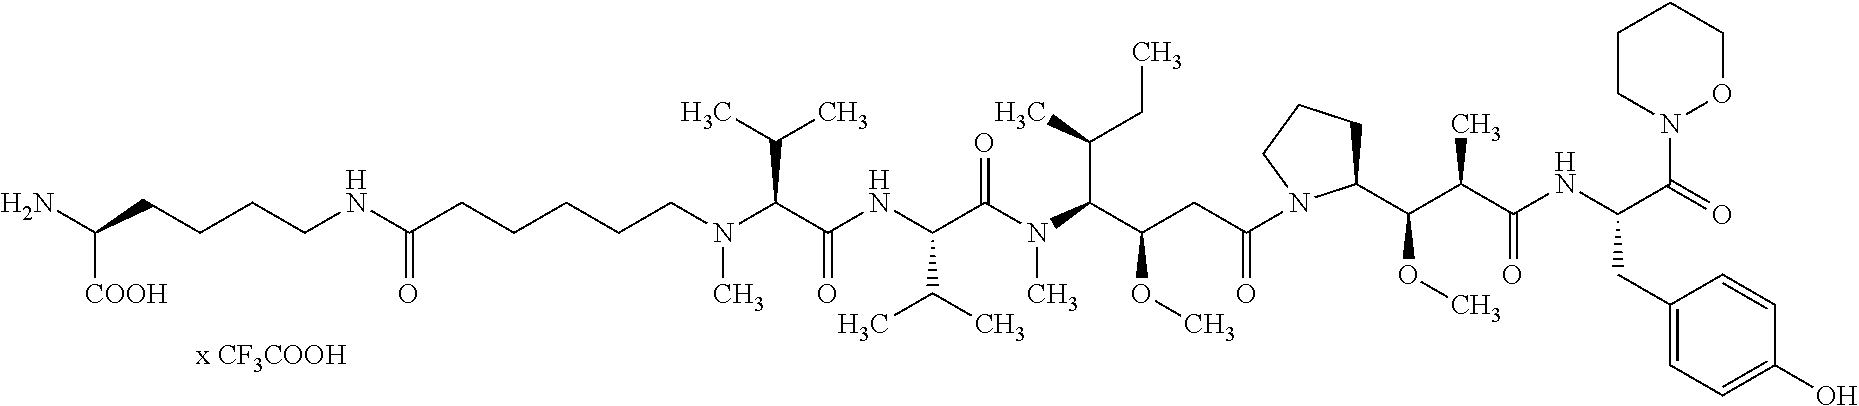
C(CCCCN(C(C(NC(C(N(C(C(CC(=O)N1C(C(C(C(NC(C(=O)N2OCCCC2)CC2=CC=C(O)C=C2)=O)C)OC)CCC1)OC)C(C)CC)C)=O)C(C)C)=O)C(C)C)C)C(=O)NCCCCC([COOH])N
